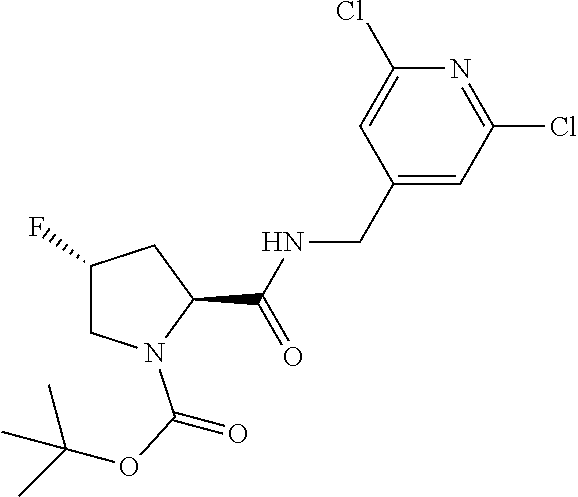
ClC1=CC(CNC(C2CC(F)CN2C(OC(C)(C)C)=O)=O)=CC(Cl)=N1
